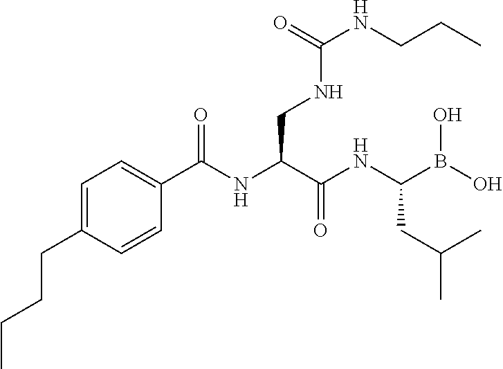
C1=C(CCCC)C=CC(C(NC(C(NC(B(O)O)CC(C)C)=O)CNC(NCCC)=O)=O)=C1
